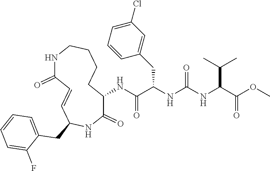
C1(NC(C(NC(NC(C(OC)=O)C(C)C)=O)CC2=CC(Cl)=CC=C2)=O)C(=O)NC(CC2=CC=CC=C2F)C=CC(=O)NCCCC1
